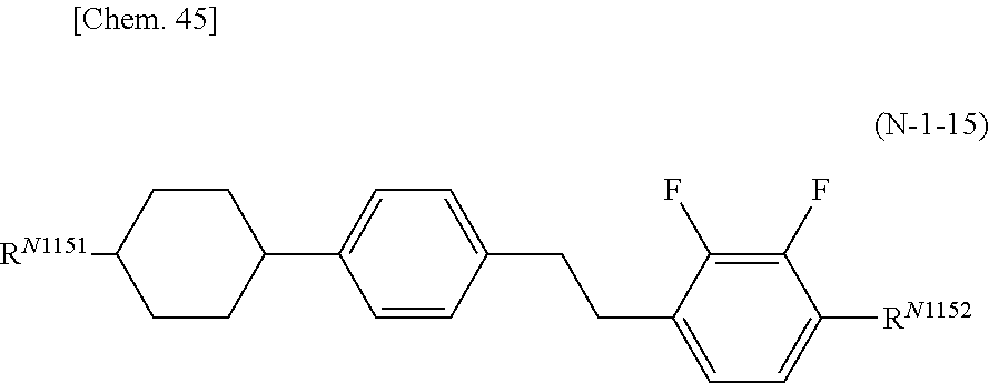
C1=CC(CCC2=CC=C([RN1152])C(F)=C2F)=CC=C1C1CCC([RN1151])CC1
